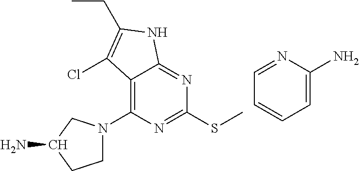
NC1CCN(C2=C3C(=NC(SC)=N2)NC(CC)=C3Cl)C1.C1=C(N)N=CC=C1
